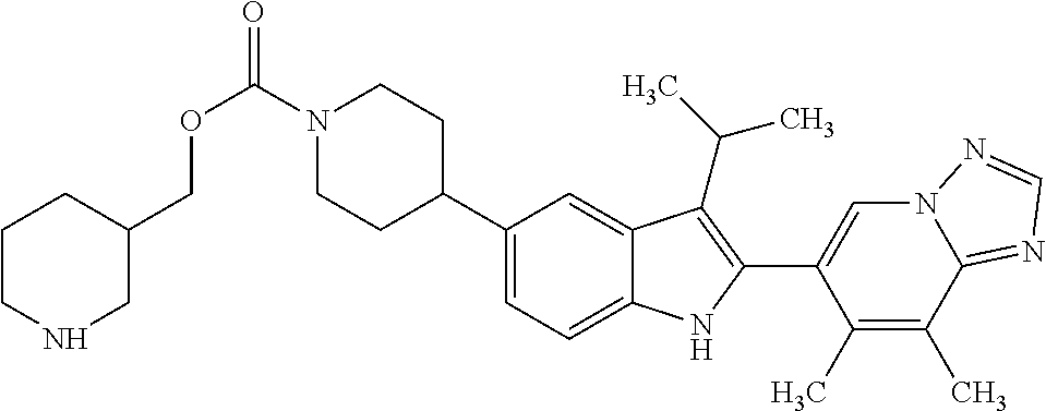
O(C(=O)N1CCC(C2=CC=C3C(=C2)C(C(C)C)=C(C2=CN4C(=NC=N4)C(C)=C2C)N3)CC1)CC1CCCNC1
